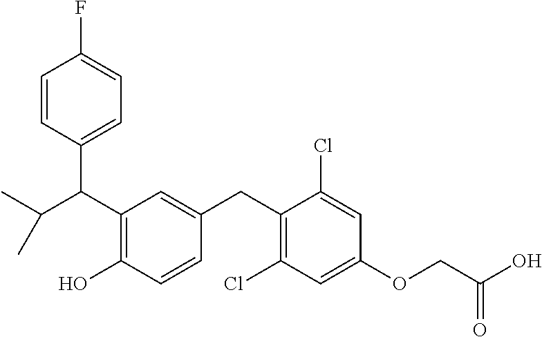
C(C1=C(O)C=CC(CC2=C(Cl)C=C(OCC(O)=O)C=C2Cl)=C1)(C1=CC=C(F)C=C1)C(C)C
